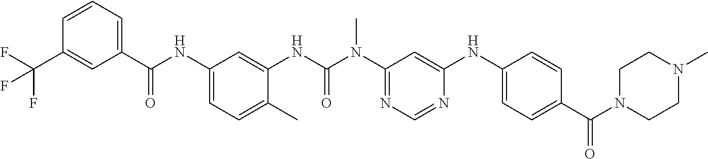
C1(C(NC2=CC=C(C)C(NC(N(C3=NC=NC(NC4=CC=C(C(N5CCN(C)CC5)=O)C=C4)=C3)C)=O)=C2)=O)=CC=CC(C(F)(F)F)=C1
